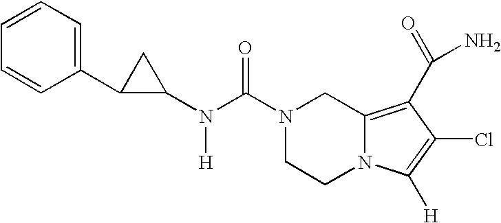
N(C(N1CCN2C(=C(C(=O)N)C(Cl)=C2[H])C1)=O)([H])C1CC1C1=CC=CC=C1
